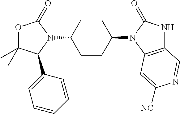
O1C(C)(C)C(C2=CC=CC=C2)N(C2CCC(N3C(=O)NC4=C3C=C([NC])N=C4)CC2)C1=O
